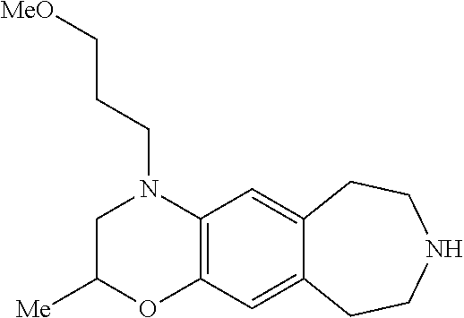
C(N1CC([Me])OC2=C1C=C1C(=C2)CCNCC1)CC[MeO]
